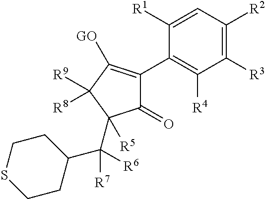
C1([R1])=CC([R2])=C([R3])C([R4])=C1C1=C([GO])C([R9])([R8])C(C(C2CCSCC2)([R7])[R6])([R5])C1=O
